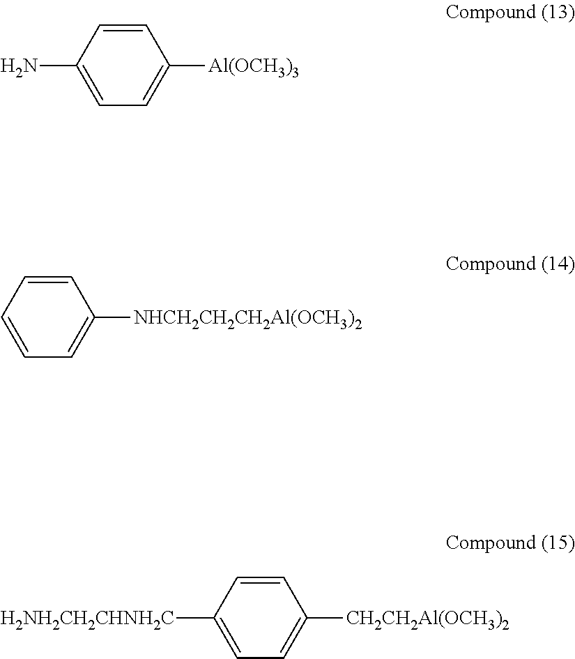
C1=CC(N)=CC=C1[Al(OCH3)3].C1=CC=CC=C1[NHCH2CH2CH2Al(OCH3)2].C1=CC([H2NH2CH2CHNH2C])=CC=C1[CH2CH2Al(OCH3)2]
